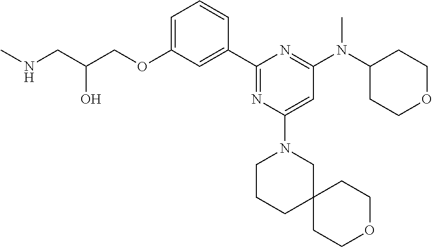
C1=C(OCC(CNC)O)C=C(C2=NC(N3CCCC4(C3)CCOCC4)=CC(N(C3CCOCC3)C)=N2)C=C1
